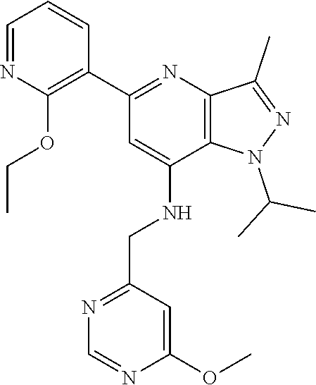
C1(C2=C(OCC)N=CC=C2)=NC2=C(C(NCC3=NC=NC(OC)=C3)=C1)N(C(C)C)N=C2C
